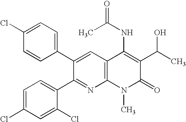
C1=CC(C2=CC3=C(N=C2C2=CC=C(Cl)C=C2Cl)N(C)C(=O)C(C(C)O)=C3NC(C)=O)=CC=C1Cl
